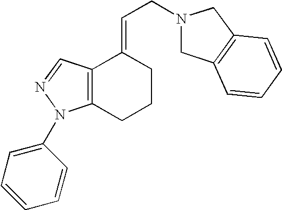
C12=C(CCCC1=CCN1CC3=C(C1)C=CC=C3)N(C1=CC=CC=C1)N=C2
